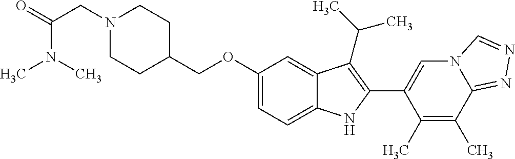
C(OC1=CC=C2C(=C1)C(C(C)C)=C(C1=CN3C(=NN=C3)C(C)=C1C)N2)C1CCN(CC(=O)N(C)C)CC1
